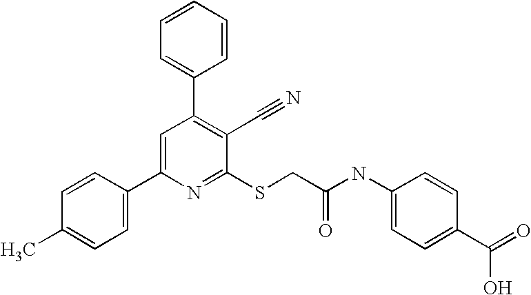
C1=CC(C2=CC(C3=CC=CC=C3)=C(C#N)C(SCC(NC3=CC=C(C(=O)O)C=C3)=O)=N2)=CC=C1C
